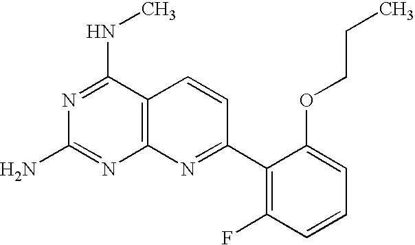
C12=C(C(NC)=NC(N)=N1)C=CC(C1=C(F)C=CC=C1OCCC)=N2
